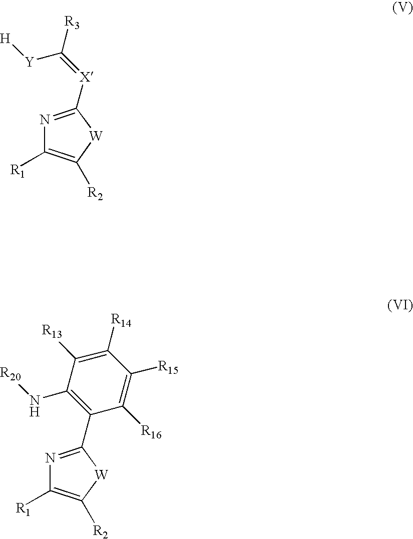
N1=C([X]=C([R3])[Y][H])[W]C([R2])=C1[R1].N1=C(C2=C(N[R20])C([R13])=C([R14])C([R15])=C2[R16])[W]C([R2])=C1[R1]
